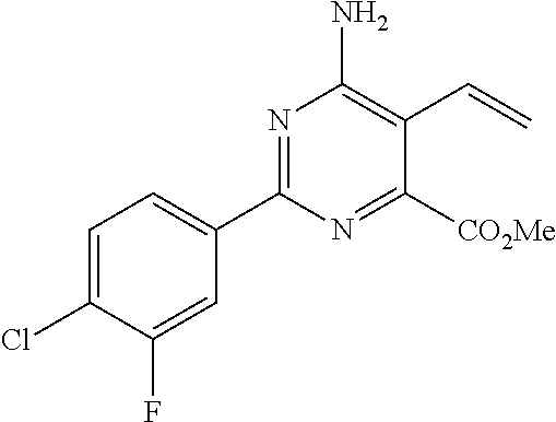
C1(C2=NC(N)=C(C=C)C([CO2Me])=N2)=CC=C(Cl)C(F)=C1
